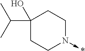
C1(C(C)C)(O)CCN(->*)CC1
